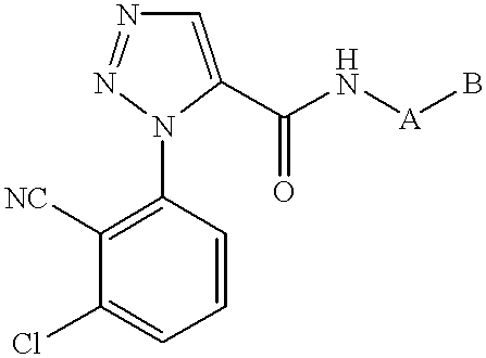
C1=C(C(N[A]B)=O)N(C2=C([NC])C(Cl)=CC=C2)N=N1
